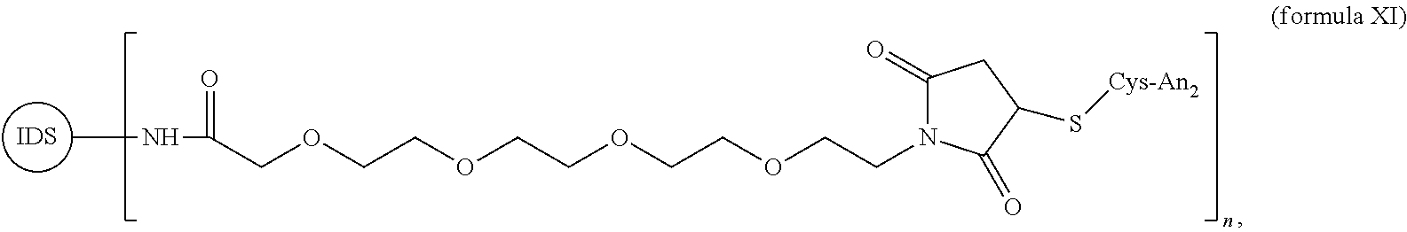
[IDS].C(OCCOCCOCCOCC(NC)=O)CN1C(=O)CC(S[Cys-An2])C1=O
